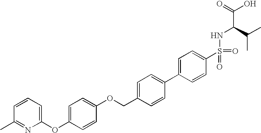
C1=C(OC2=CC=CC(C)=N2)C=CC(OCC2=CC=C(C3=CC=C(S(NC(C(C)C)C(=O)O)(=O)=O)C=C3)C=C2)=C1
